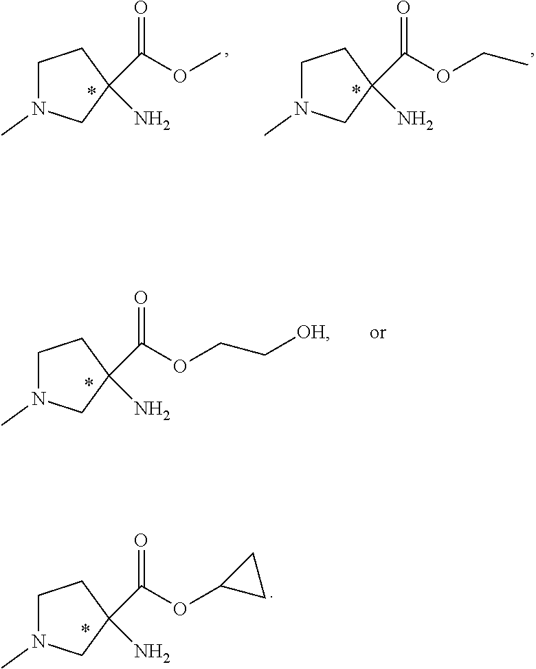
C1N(C)CC(C(=O)OCC[OH])(N)C1.C1N(C)CC(C(=O)OC2CC2)(N)C1.C1N(C)CC(C(=O)OC)(N)C1.C1N(C)CC(C(=O)OCC)(N)C1
